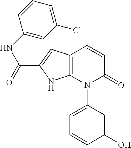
C12=C(C=CC(=O)N1C1=CC=CC(O)=C1)C=C(C(=O)NC1=CC(Cl)=CC=C1)N2
